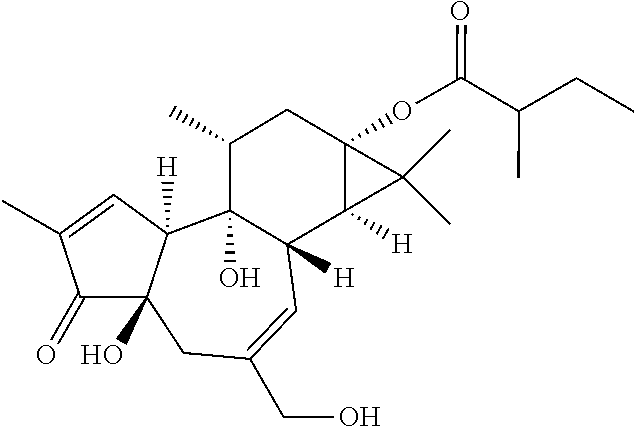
C1(=O)C2(O)C([H])(C=C1C)C1(O)C([H])(C=C(CO)C2)C2([H])C(OC(C(CC)C)=O)(CC1C)C2(C)C
